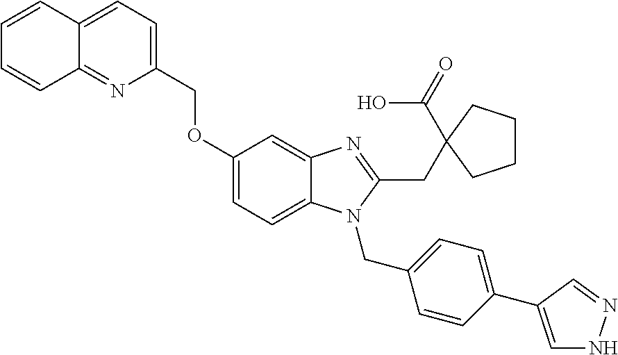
O(C1=CC=C2C(=C1)N=C(CC1(C(=O)O)CCCC1)N2CC1=CC=C(C2=CNN=C2)C=C1)CC1=CC=C2C(=N1)C=CC=C2
